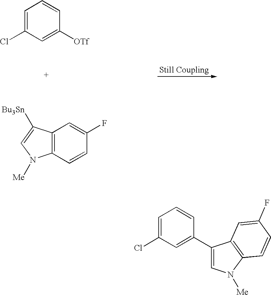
C1=C(Cl)C=C([OTf])C=C1.C12=C(C=CC(F)=C1)N([Me])C=C2[Bu3Sn].C1=C(Cl)C=C(C2=CN([Me])C3=C2C=C(F)C=C3)C=C1
